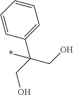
C1=CC=CC(C(CO)(CO)*)=C1
